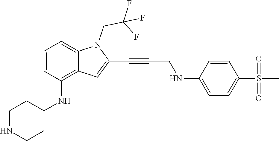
C(C#CC1=CC2=C(NC3CCNCC3)C=CC=C2N1CC(F)(F)F)NC1=CC=C(S(C)(=O)=O)C=C1
